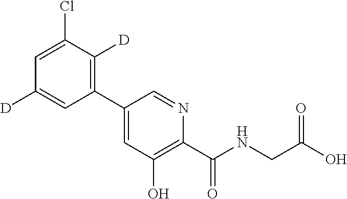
C1(C2=C([D])C(Cl)=CC([D])=C2)=CC(O)=C(C(NCC(O)=O)=O)N=C1
